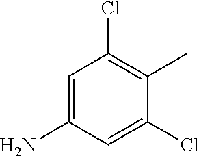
C1=C(N)C=C(Cl)C(C)=C1Cl
